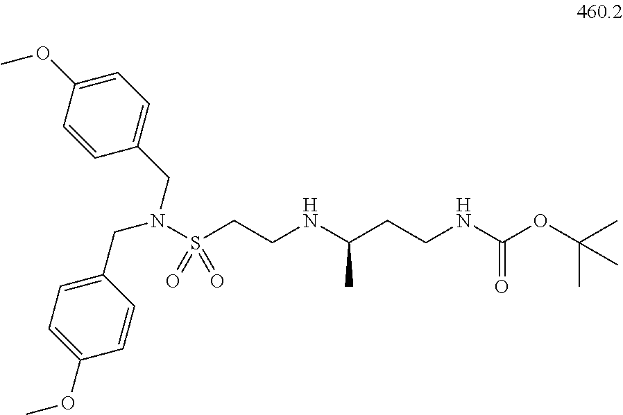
C1=C(OC)C=CC(CN(S(CCNC(CCNC(OC(C)(C)C)=O)C)(=O)=O)CC2=CC=C(OC)C=C2)=C1
